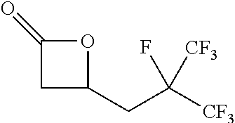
C1(=O)CC(CC([CF3])(F)[CF3])O1
